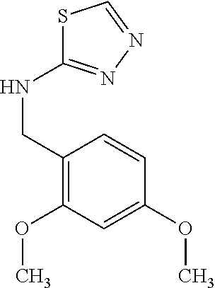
N(C1=NN=CS1)CC1=C(OC)C=C(OC)C=C1
